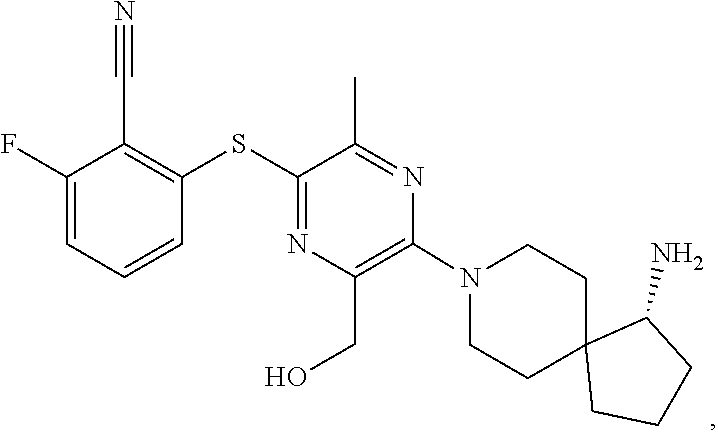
C1CN(C2=C(CO)N=C(SC3=C(C#N)C(F)=CC=C3)C(C)=N2)CCC12CCCC2N
